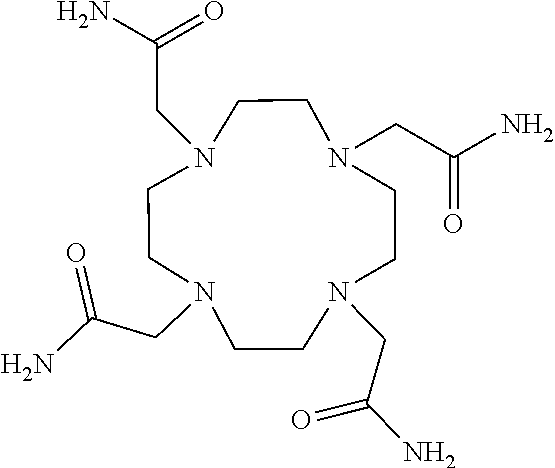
N1(CC(N)=O)CCN(CC(N)=O)CCN(CC(N)=O)CCN(CC(N)=O)CC1
